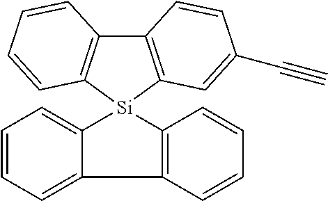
C12=C([Si]3(C4=C1C=CC=C4)C1=CC=CC=C1C1=C3C=CC=C1)C=C(C#C)C=C2
